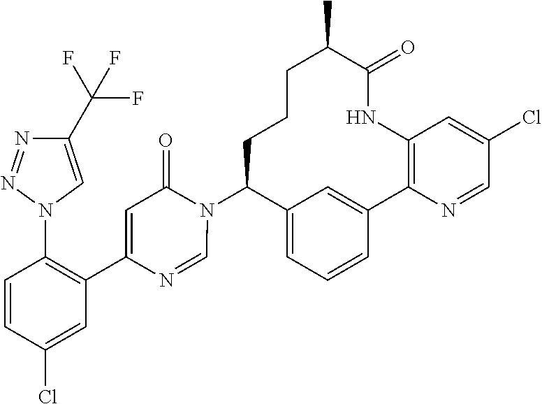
C12=CC=CC(=C1)C1=C(NC(=O)C(C)CCCC2N2C(=O)C=C(C3=C(N4C=C(C(F)(F)F)N=N4)C=CC(Cl)=C3)N=C2)C=C(Cl)C=N1
